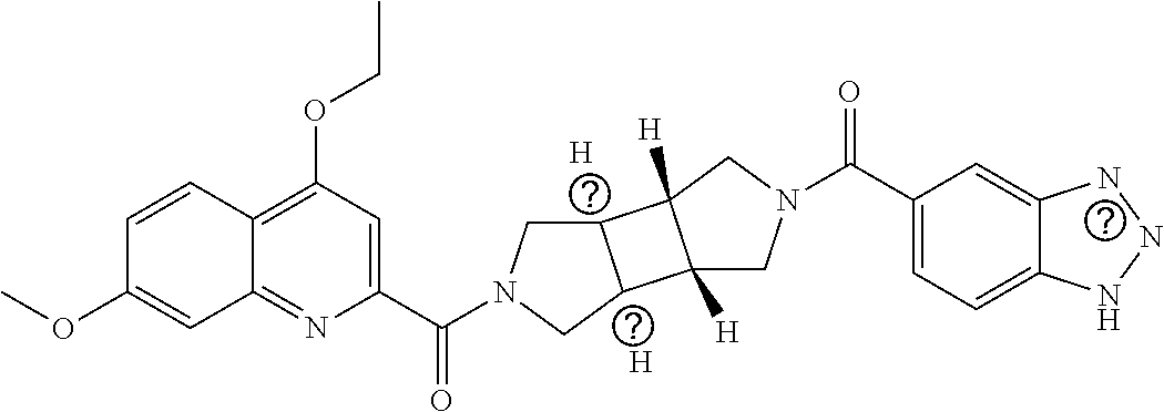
[H].[H].C12=C(OCC)C=C(C(N3CC4C(C3)C3([H])C4([H])CN(C(C4=CC=C5C(=C4)NNN5)=O)C3)=O)N=C1C=C(OC)C=C2
